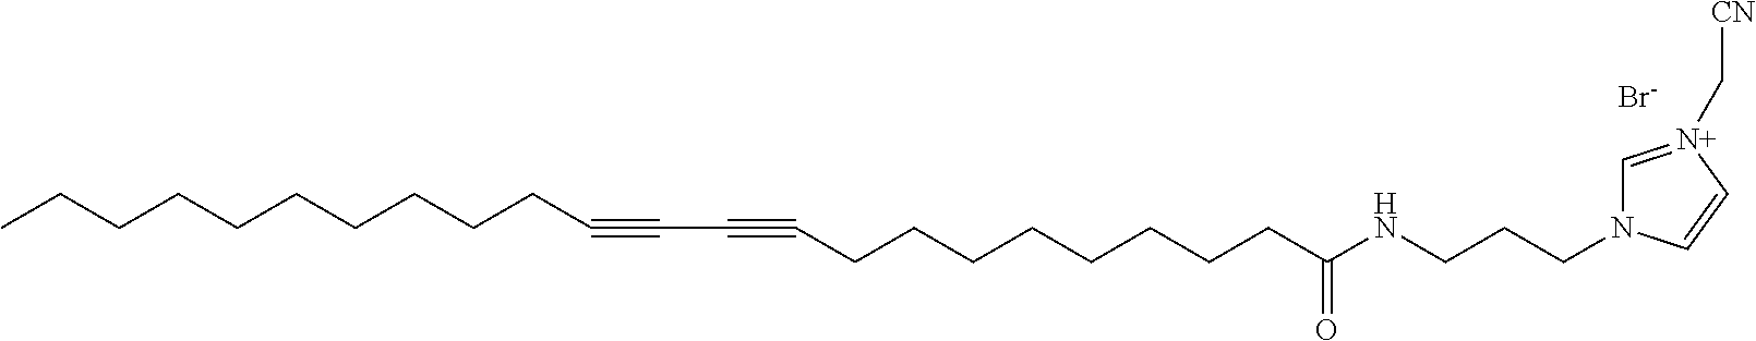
C(CCCCCCCC#CC#CCCCCCCCCC(NCCCN1C=[N+](C[CN])C=C1)=O)CC.[Br-]
